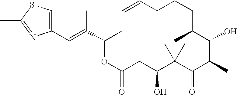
C1=CCCCC(C)C(O)C(C)C(=O)C(C)(C)C(O)CC(=O)OC(C(=CC2=CSC(C)=N2)C)C1
